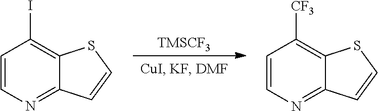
[TMSCF3].C1=CN=C2C(=C1I)SC=C2.C1=CN=C2C(=C1[CF3])SC=C2
